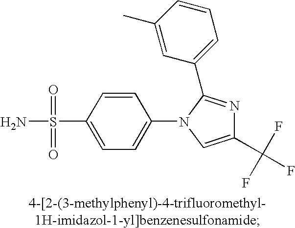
C1(C(F)(F)F)=CN(C2=CC=C(S(N)(=O)=O)C=C2)C(C2=CC=CC(C)=C2)=N1
